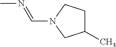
CN=CN1CC(C)CC1
